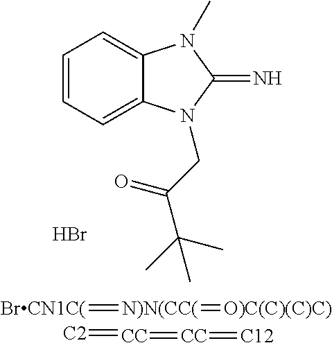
C1=CC=C2C(=C1)N(C)C(=N)N2CC(C(C)(C)C)=O.Br.[BrCN1C(]=[N)N(CC(]=[O)C(C)(C)C)].[C2]=[CC]=[CC]=[C12]
